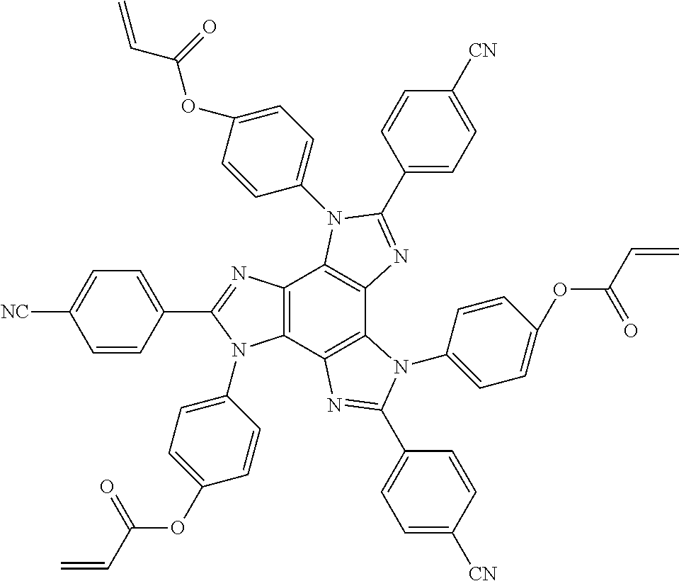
C12=C(C3=C(C4=C1N(C1=CC=C(OC(=O)C=C)C=C1)C(C1=CC=C([CN])C=C1)=N4)N(C1=CC=C(OC(=O)C=C)C=C1)C(C1=CC=C([CN])C=C1)=N3)N(C1=CC=C(OC(=O)C=C)C=C1)C(C1=CC=C([NC])C=C1)=N2
